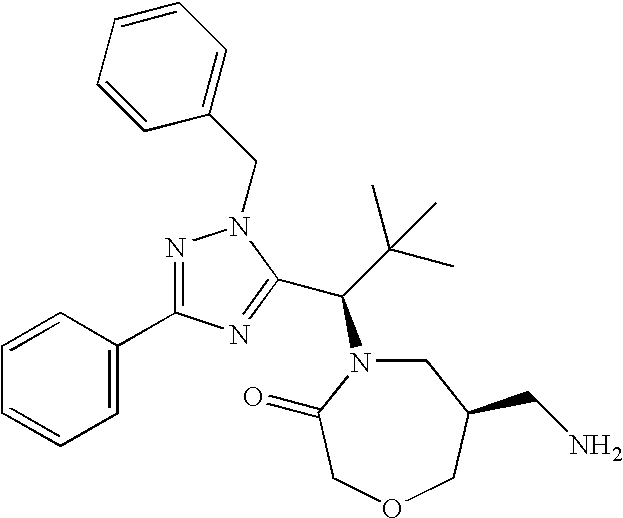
C1=CC(C2=NN(CC3=CC=CC=C3)C(C(C(C)(C)C)N3CC(CN)COCC3=O)=N2)=CC=C1
